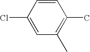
C1=CC(Cl)=CC(C)=C1C
